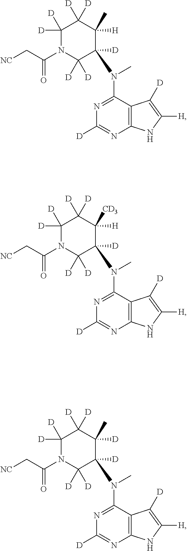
C12=C(C(N(C)C3([D])C([D])([D])N(C(C[NC])=O)C([D])([D])C([D])([D])C3([H])C)=NC([D])=N1)C([D])=C([H])N2.C12=C(C(N(C)C3([D])C([D])([D])N(C(C[NC])=O)C([D])([D])C([D])([D])C3([H])[CD3])=NC([D])=N1)C([D])=C([H])N2.C12=C(C(N(C)C3([D])C([D])([D])N(C(C[NC])=O)C([D])([D])C([D])([D])C3([D])C)=NC([D])=N1)C([D])=C([H])N2
